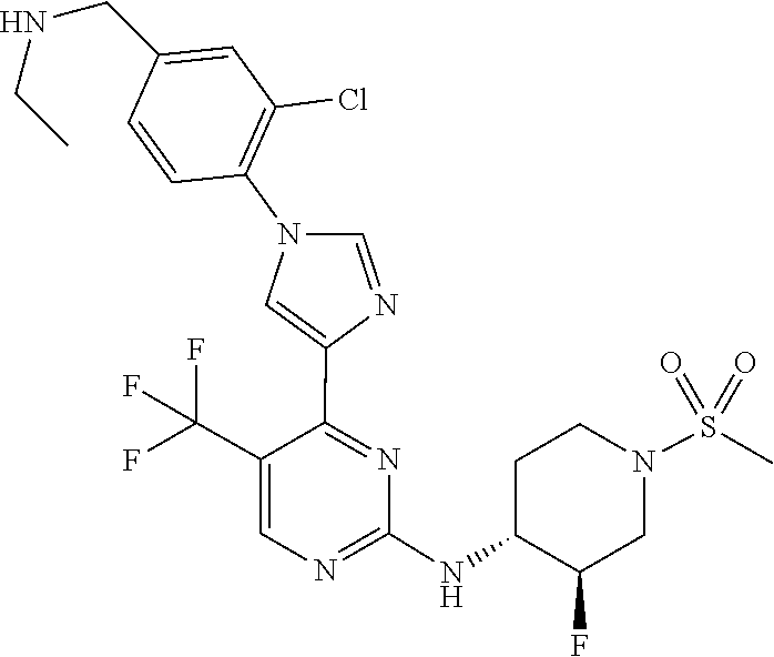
C1(NC2C(F)CN(S(=O)(=O)C)CC2)=NC=C(C(F)(F)F)C(C2=CN(C3=C(Cl)C=C(CNCC)C=C3)C=N2)=N1
